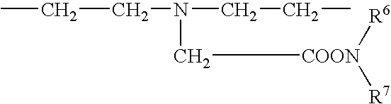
C(CN(CCC)C[COON]([R6])[R7])C
